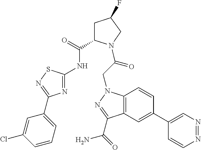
C12=C(C=C(C3=CN=NC=C3)C=C1)C(C(=O)N)=NN2CC(=O)N1C(C(=O)NC2=NC(C3=CC=CC(Cl)=C3)=NS2)CC(F)C1
